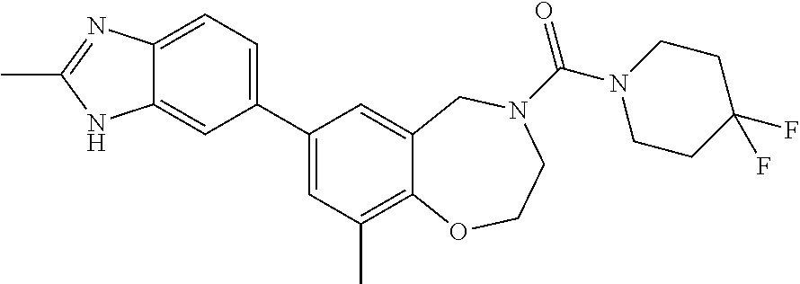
C12=CC=C(C3=CC(C)=C4C(=C3)CN(C(=O)N3CCC(F)(F)CC3)CCO4)C=C1NC(C)=N2
